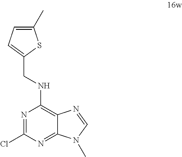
N1=C(Cl)N=C2C(=C1NCC1=CC=C(C)S1)N=CN2C
